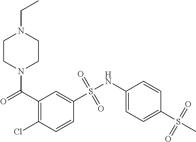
N1(C(C2=C(Cl)C=CC(S(NC3=CC=C(S(C)(=O)=O)C=C3)(=O)=O)=C2)=O)CCN(CC)CC1
